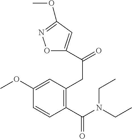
C1(CC(=O)C2=CC(OC)=NO2)=C(C(N(CC)CC)=O)C=CC(OC)=C1
